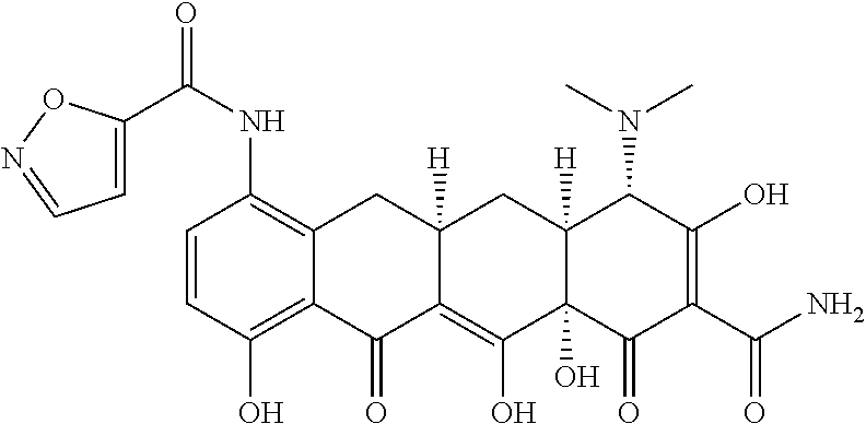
C(NC1=C2C(=C(O)C=C1)C(=O)C1=C(O)C3(O)C([H])(CC1([H])C2)C(N(C)C)C(O)=C(C(N)=O)C3=O)(=O)C1=CC=NO1
